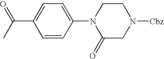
C1=CC(N2CCN([Cbz])CC2=O)=CC=C1C(C)=O
